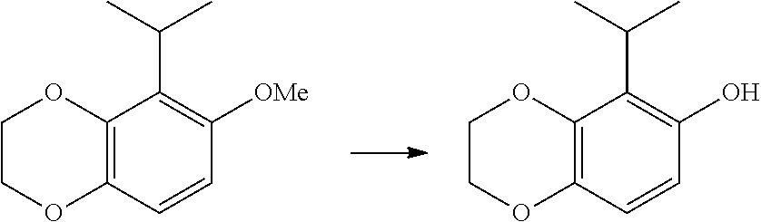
C12=C(C=CC([OMe])=C1C(C)C)OCCO2.C12=C(C=CC(O)=C1C(C)C)OCCO2
